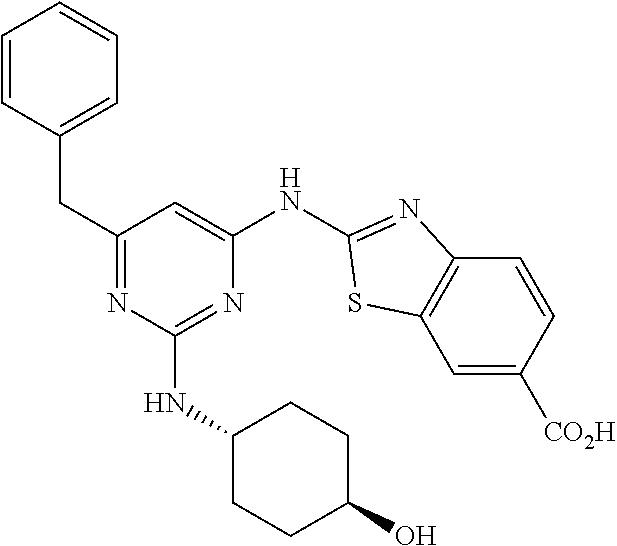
N1=C(CC2=CC=CC=C2)C=C(NC2=NC3=C(C=C([CO2H])C=C3)S2)N=C1NC1CCC(O)CC1
